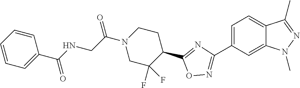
C(C(N1CC(F)(F)C(C2=NC(C3=CC=C4C(=C3)N(C)N=C4C)=NO2)CC1)=O)NC(C1=CC=CC=C1)=O
